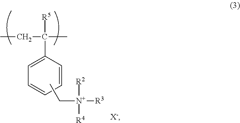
[X-].CCC([R5])(C1=CC=CC=C1)C.[N+]([R2])([R3])([R4])CC
